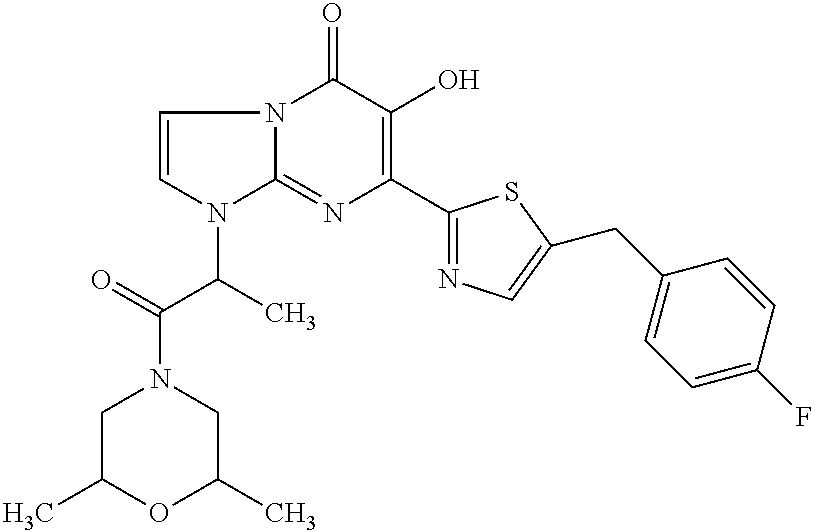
C1=CN(C(C(N2CC(C)OC(C)C2)=O)C)C2=NC(C3=NC=C(CC4=CC=C(F)C=C4)S3)=C(O)C(=O)N12
